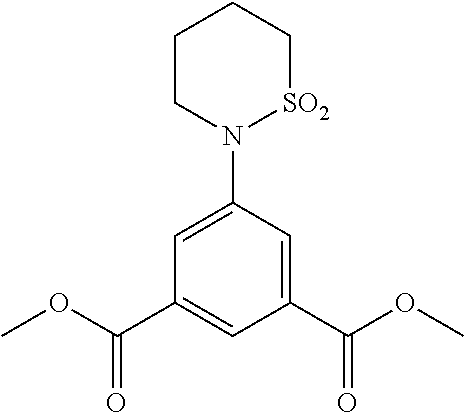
C1=C(N2[SO2]CCCC2)C=C(C(OC)=O)C=C1C(OC)=O
